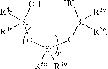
O[Si](O[Si](O[Si](O)([R2a])[R2b])([R3a])[R3b])([R4a])[R4b]
